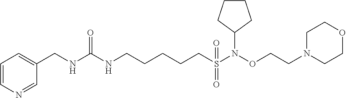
C1(CNC(NCCCCCS(N(OCCN2CCOCC2)C2CCCC2)(=O)=O)=O)=CC=CN=C1
